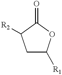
C1C([R1])OC(=O)C1[R2]
